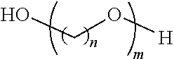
OCO[H]
